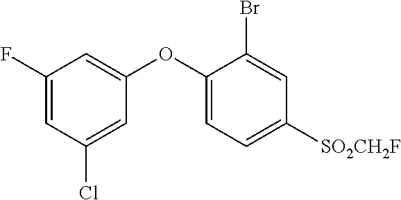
C1(F)=CC(Cl)=CC(OC2=CC=C([SO2CH2F])C=C2Br)=C1
